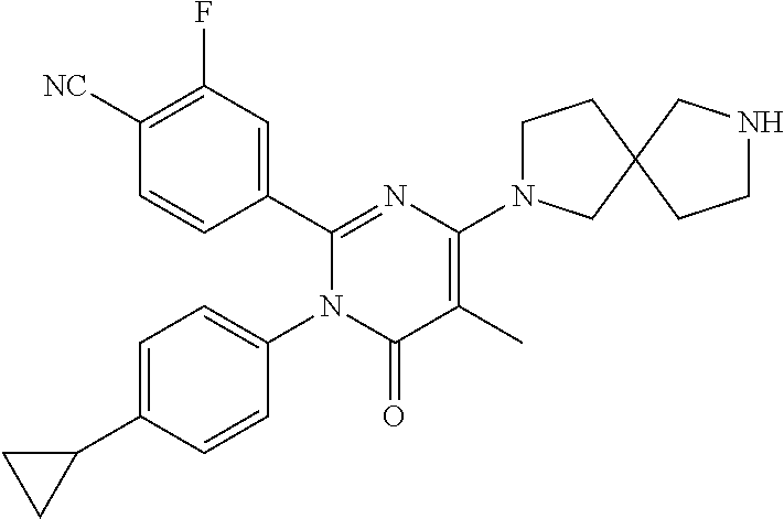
C1(C2=CC(F)=C([CN])C=C2)=NC(N2CCC3(C2)CCNC3)=C(C)C(=O)N1C1=CC=C(C2CC2)C=C1
